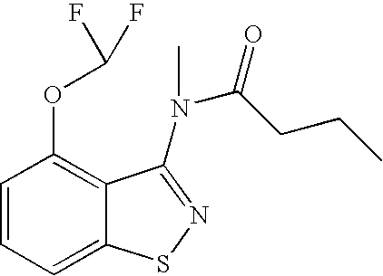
C1=CC=C2C(=C1OC(F)F)C(N(C(=O)CCC)C)=NS2
